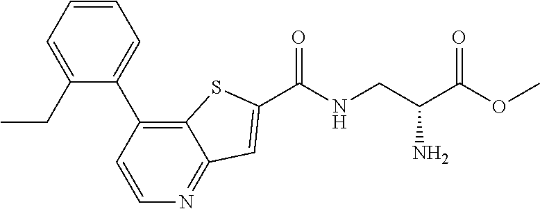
C1=CC(C2=CC=CC=C2CC)=C2C(=N1)C=C(C(NCC(C(OC)=O)N)=O)S2
